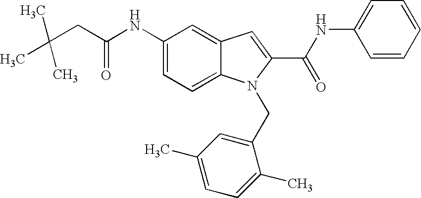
C(CC(NC1=CC=C2C(=C1)C=C(C(NC1=CC=CC=C1)=O)N2CC1=CC(C)=CC=C1C)=O)(C)(C)C
